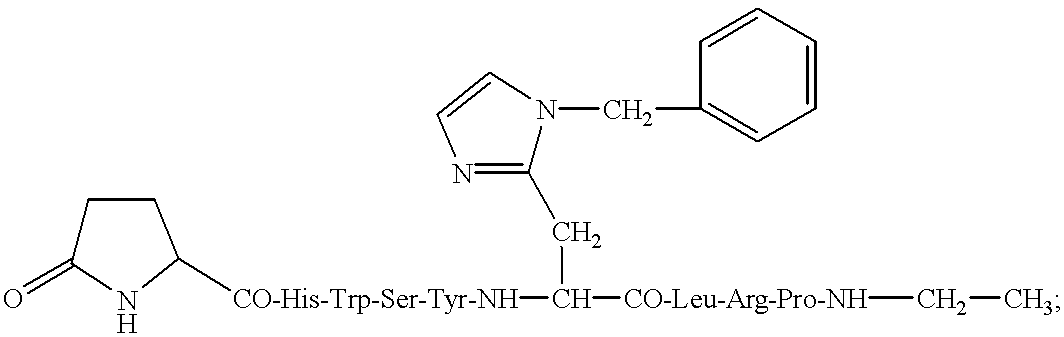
C1C(=O)NC([CO-His-Trp-Ser-Tyr-NH]C([CO-Leu-Arg-Pro-NH]CC)CC2=NC=CN2CC2=CC=CC=C2)C1
